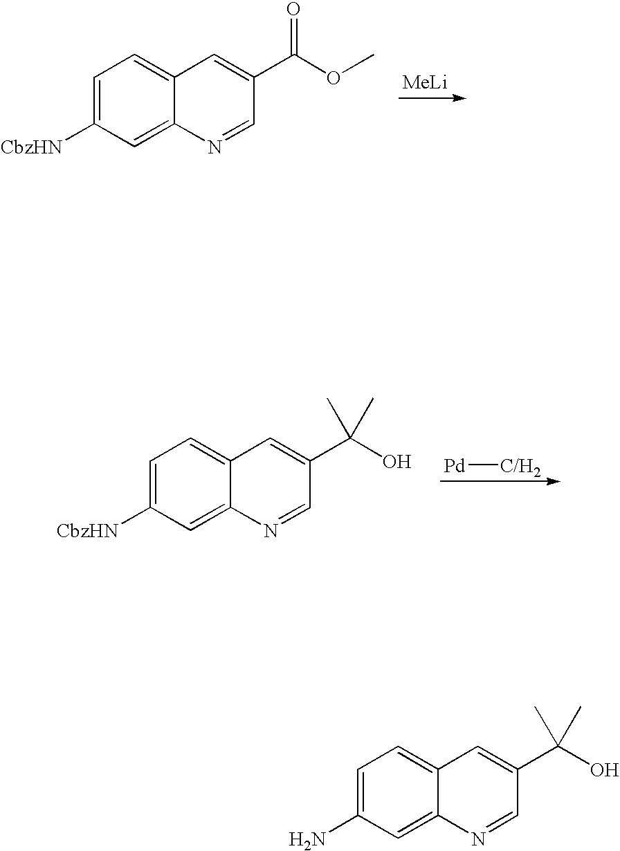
[MeLi].C1=C([CbzHN])C=C2C(=C1)C=C(C(OC)=O)C=N2.C1=C([CbzHN])C=C2C(=C1)C=C(C(O)(C)C)C=N2.[Pd][C/H2].C1=C(N)C=C2C(=C1)C=C(C(O)(C)C)C=N2
